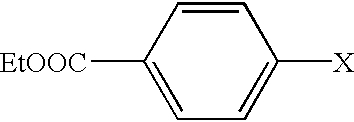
C1=CC([EtOOC])=CC=C1[X]
